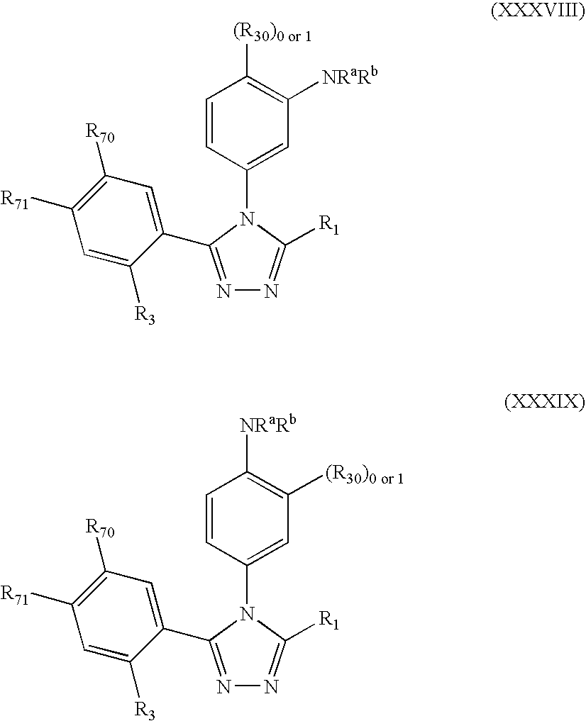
C1([R3])=CC([R71])=C([R70])C=C1C1=NN=C([R1])N1C1=CC([NRaRb])=C([(R30)0 or 1])C=C1.C1([R3])=CC([R71])=C([R70])C=C1C1=NN=C([R1])N1C1=CC([(R30)0 or 1])=C([NRaRb])C=C1
